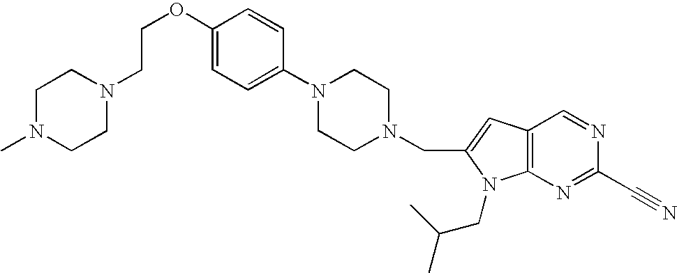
C1(OCCN2CCN(C)CC2)=CC=C(N2CCN(CC3=CC4=C(N3CC(C)C)N=C(C#N)N=C4)CC2)C=C1
